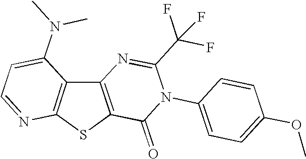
C12=C(SC3=C1C(N(C)C)=CC=N3)C(=O)N(C1=CC=C(OC)C=C1)C(C(F)(F)F)=N2
